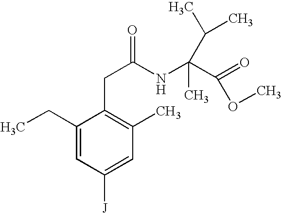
C1(CC)=CC([J])=CC(C)=C1CC(NC(C(=O)OC)(C)C(C)C)=O
